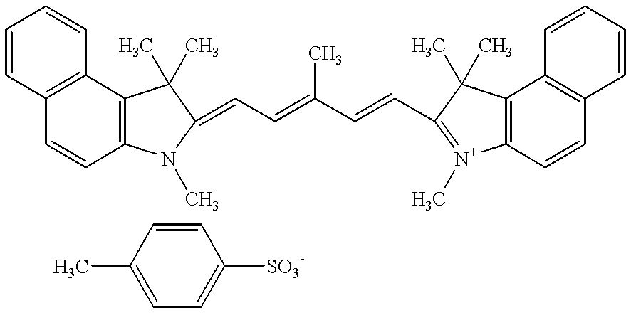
C1=CC2=C(C=C1)C1=C(C=C2)N(C)C(=CC=C(C=CC2=[N+](C)C3=C(C4=C(C=C3)C=CC=C4)C2(C)C)C)C1(C)C.C1=CC(C)=CC=C1[SO3-]
